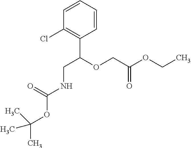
C1=CC=CC(Cl)=C1C(OCC(OCC)=O)CNC(OC(C)(C)C)=O
